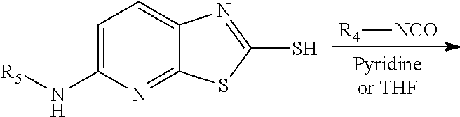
C1=C(N[R5])N=C2C(=C1)N=C(S)S2.[R4][NCO]
